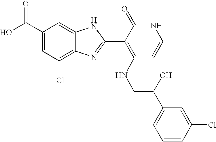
C(C1=CC(Cl)=C2C(=C1)NC(C1=C(NCC(O)C3=CC=CC(Cl)=C3)C=CNC1=O)=N2)(O)=O
